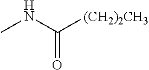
CNC([(CH2)2CH3])=O
